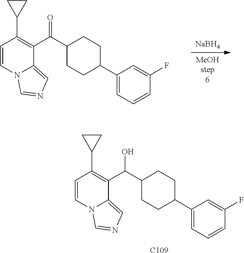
C1=CN2C(=CN=C2)C(C(O)C2CCC(C3=CC=CC(F)=C3)CC2)=C1C1CC1.[C109].[NaBH4].[MeOHstep6].C1=CN2C(=CN=C2)C(C(=O)C2CCC(C3=CC=CC(F)=C3)CC2)=C1C1CC1
